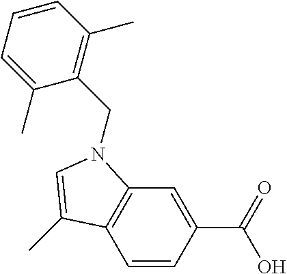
C1(C(O)=O)=CC2=C(C=C1)C(C)=CN2CC1=C(C)C=CC=C1C
